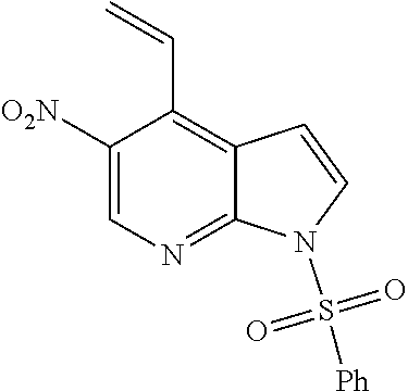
C1([O2N])=CN=C2C(=C1C=C)C=CN2S([Ph])(=O)=O
